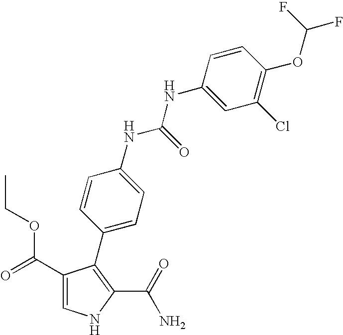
C1(C(=O)OCC)=CNC(C(=O)N)=C1C1=CC=C(NC(NC2=CC(Cl)=C(OC(F)F)C=C2)=O)C=C1
